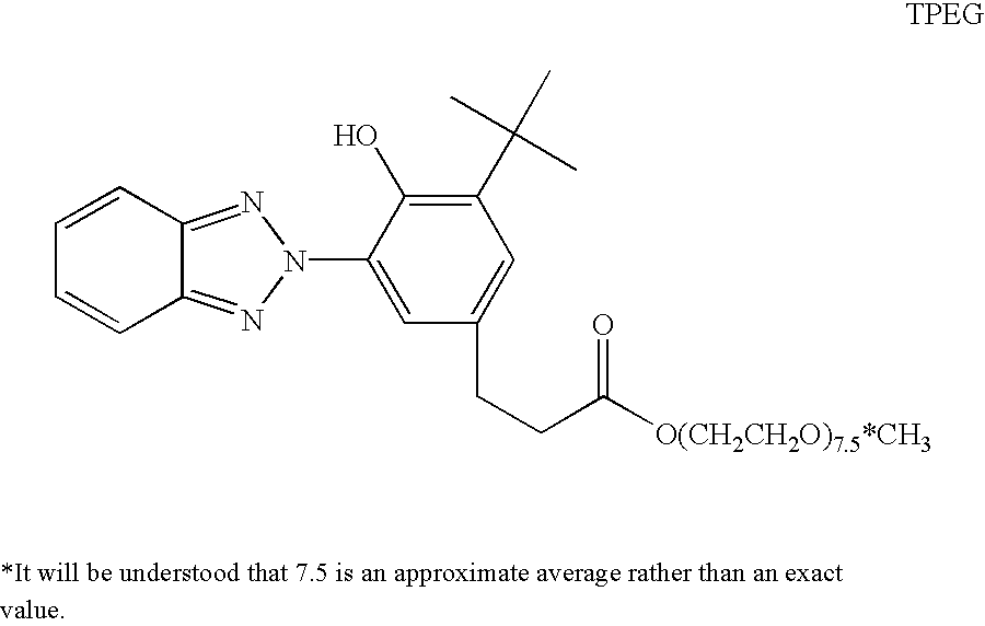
C12=NN(C3=CC(CCC(=O)[O(CH2CH2O)7.5*CH3])=CC(C(C)(C)C)=C3O)N=C1C=CC=C2
